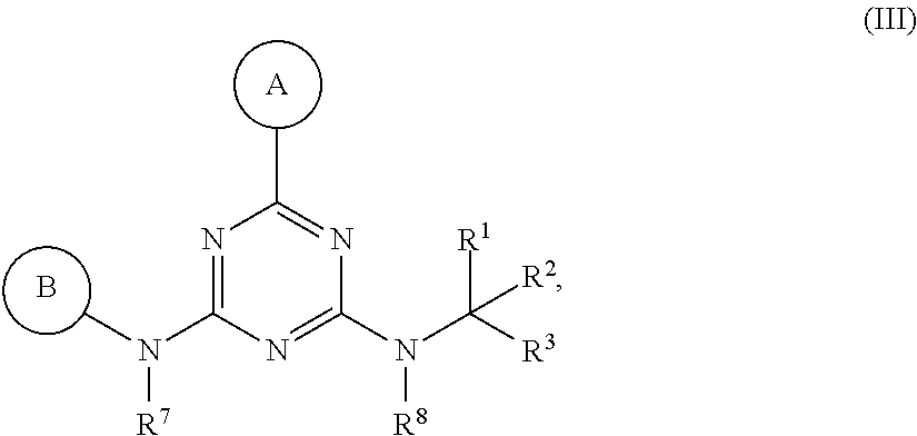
N1=C(N([R7])C)N=C(N(C([R3])([R1])[R2])[R8])N=C1C.[A].B
